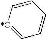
C1=CC=CC=[*C]1
